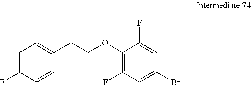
C1=C(F)C=CC(CCOC2=C(F)C=C(Br)C=C2F)=C1
